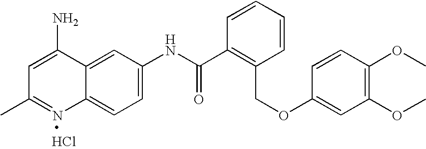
CC1=NC2=CC=C(NC(C3=C(COC4=CC(OC)=C(OC)C=C4)C=CC=C3)=O)C=C2C(N)=C1.Cl
